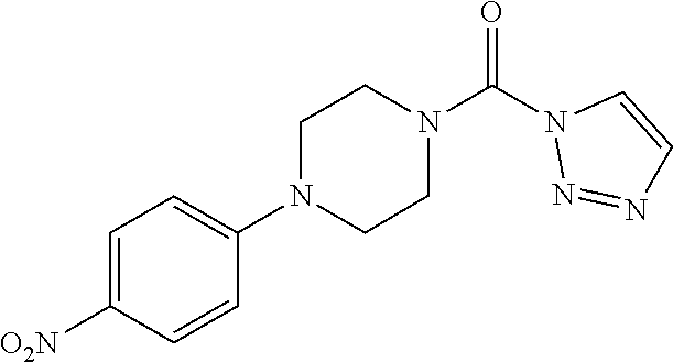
O=C(N1N=NC=C1)N1CCN(C2=CC=C([O2N])C=C2)CC1
